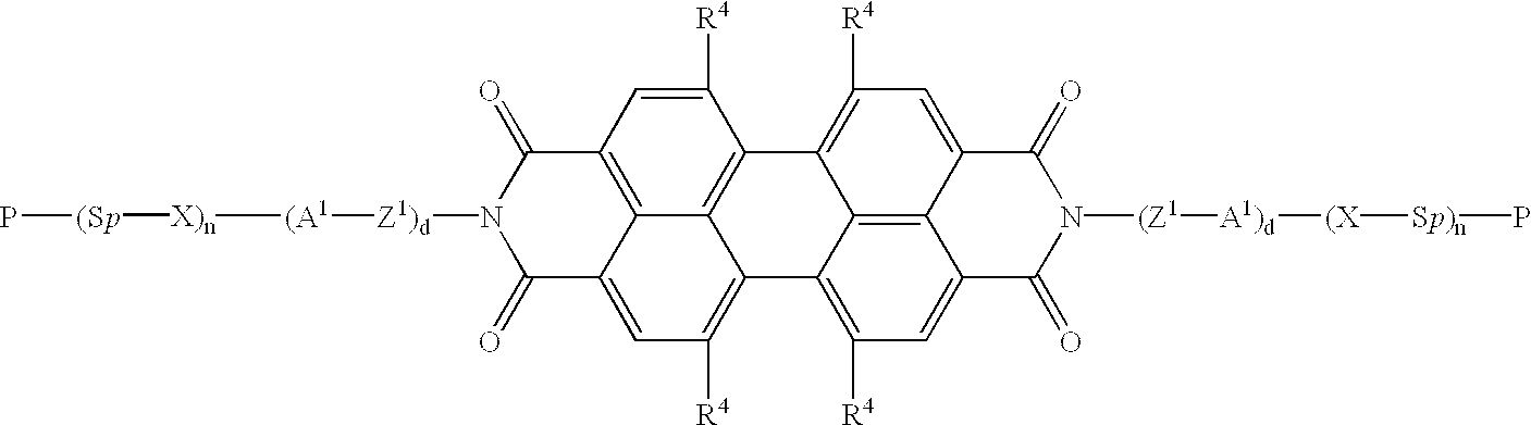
C12=C([R4])C=C3C4=C1C(=C([R4])C=C4C(=O)N([(Z1][A1)d][(X][Sp)n]P)C3=O)C1=C([R4])C=C3C4=C(C=C([R4])C2=C14)C(=O)N([Z1)d][(A1][X)n][(Sp]P)C3=O
